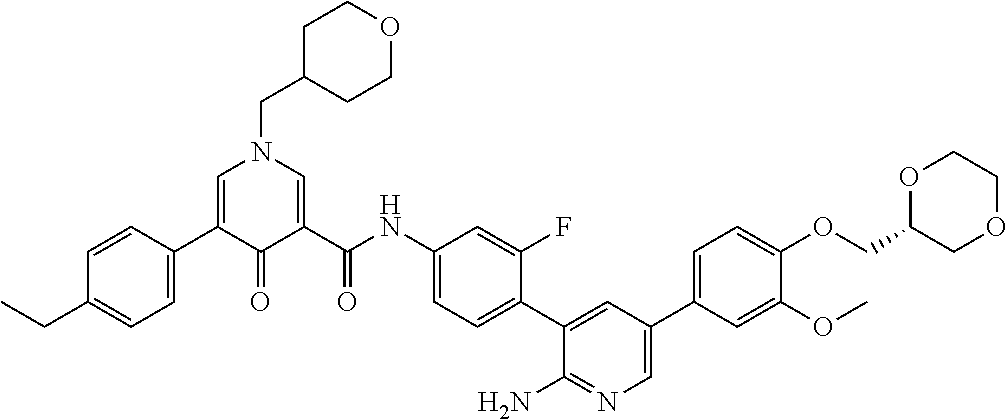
C1=C(C2=CC=C(CC)C=C2)C(=O)C(C(NC2=CC=C(C3=CC(C4=CC=C(OCC5COCCO5)C(OC)=C4)=CN=C3N)C(F)=C2)=O)=CN1CC1CCOCC1
